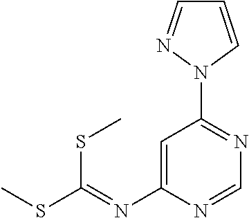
C1=CN(C2=NC=NC(N=C(SC)SC)=C2)N=C1
